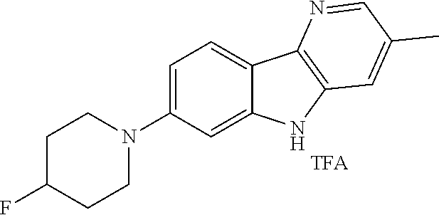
C1=C(N2CCC(F)CC2)C=C2C(=C1)C1=C(N2)C=C(C)C=N1
